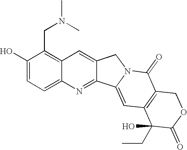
C1(O)=CC=C2C(=C1CN(C)C)C=C1C(=N2)C2=CC3=C(C(=O)N2C1)COC(=O)C3(O)CC
